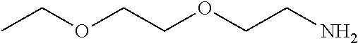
O(CCOCCN)CC
